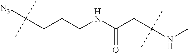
C(CCCNC(CC(NC)(C)C)=O)([N3])(C)C
